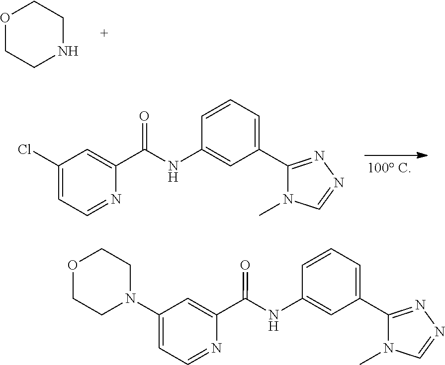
C1=CC=C(C2=NN=CN2C)C=C1NC(C1=CC(N2CCOCC2)=CC=N1)=O.O1CCNCC1.C1=CC=C(C2=NN=CN2C)C=C1NC(C1=CC(Cl)=CC=N1)=O
